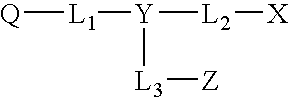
[Q][L1][Y]([L2][X])[L3][Z]
